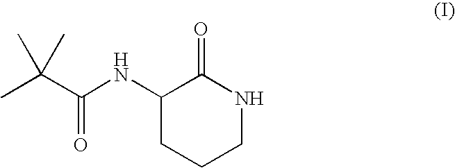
C1(NC(C(C)(C)C)=O)CCCNC1=O
